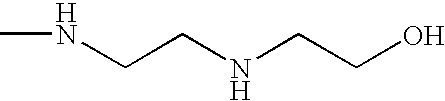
N(CCNCCO)C
